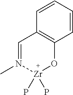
C1=CC=CC2=C1O[Zr](P)(P)N(C)=C2
